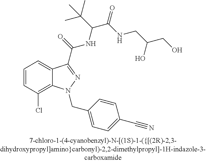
C1=CC(Cl)=C2C(=C1)C(C(=O)NC(C(NCC(CO)O)=O)C(C)(C)C)=NN2CC1=CC=C(C#N)C=C1
